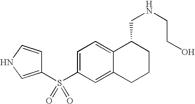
C1(S(C2=CC=C3C(=C2)CCCC3CNCCO)(=O)=O)=CNC=C1
